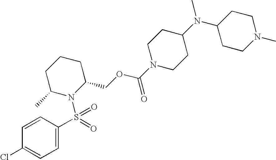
C1=C(S(N2C(COC(N3CCC(N(C4CCN(C)CC4)C)CC3)=O)CCCC2C)(=O)=O)C=CC(Cl)=C1
